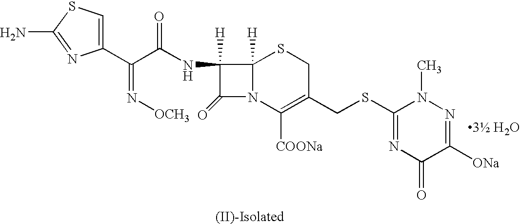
C1(SCC2=C([COONa])N3C([H])(SC2)C([H])(NC(=O)C(=N[OCH3])C2=CSC(N)=N2)C3=O)=NC(=O)C([ONa])=NN1C
